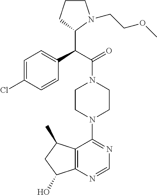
C(C(=O)N1CCN(C2=NC=NC3=C2C(C)CC3O)CC1)(C1N(CCOC)CCC1)C1=CC=C(Cl)C=C1
